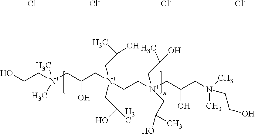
C(C[N+](CC(C[N+](CC[N+](CC(O)C)(CC(C[N+](CCO)(C)C)O)CC(O)C)(CC(O)C)CC(C)O)O)(C)C)O.Cl.[Cl-].[Cl-].[Cl-]
